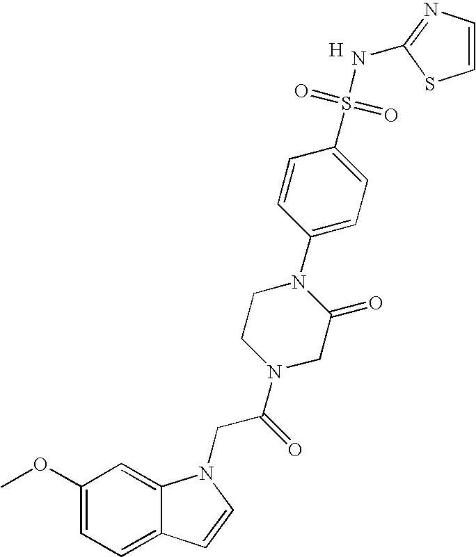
C1(OC)=CC=C2C(=C1)N(CC(N1CC(=O)N(C3=CC=C(S(=O)(=O)NC4=NC=CS4)C=C3)CC1)=O)C=C2.[H]
